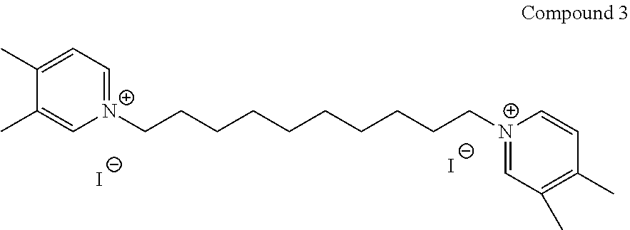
[N+]1(CCCCCCCCCC[N+]2=CC(C)=C(C)C=C2)=CC=C(C)C(C)=C1.[I-].[I-]
